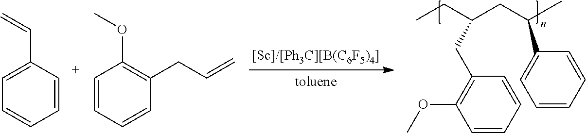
C1=CC=CC(CC=C)=C1OC.CCC(CC(C)C1=CC=CC=C1)CC1=C(OC)C=CC=C1.C1=C(C=C)C=CC=C1
